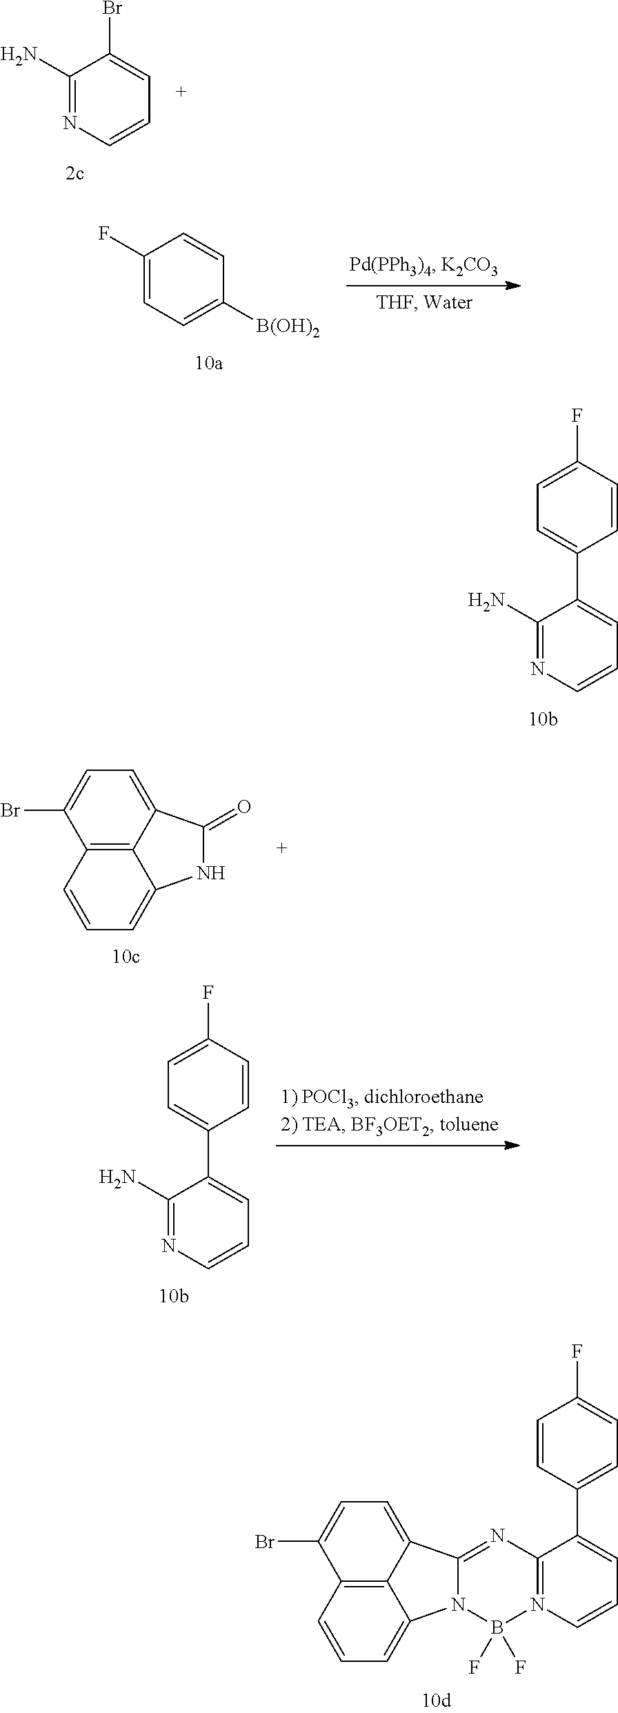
C1(N)=NC=CC=C1Br.C1(F)=CC=C([B(OH)2])C=C1.C1(F)=CC=C(C2=CC=CN=C2N)C=C1.C12=C3C(=CC=C1)NC(=O)C3=CC=C2Br.C1(F)=CC=C(C2=CC=CN=C2N)C=C1.C12=C3C(=CC=C1)N1C(=NC4=N(B1(F)F)C=CC=C4C1=CC=C(F)C=C1)C3=CC=C2Br
